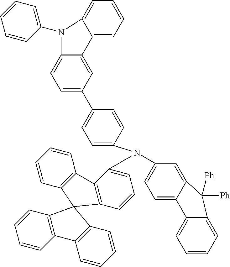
C1=C2C(=CC(N(C3=CC=CC4=C3C3=C(C=CC=C3)C43C4=C(C=CC=C4)C4=C3C=CC=C4)C3=CC=C(C4=CC=C5C(=C4)C4=CC=CC=C4N5C4=CC=CC=C4)C=C3)=C1)C([Ph])([Ph])C1=CC=CC=C21
